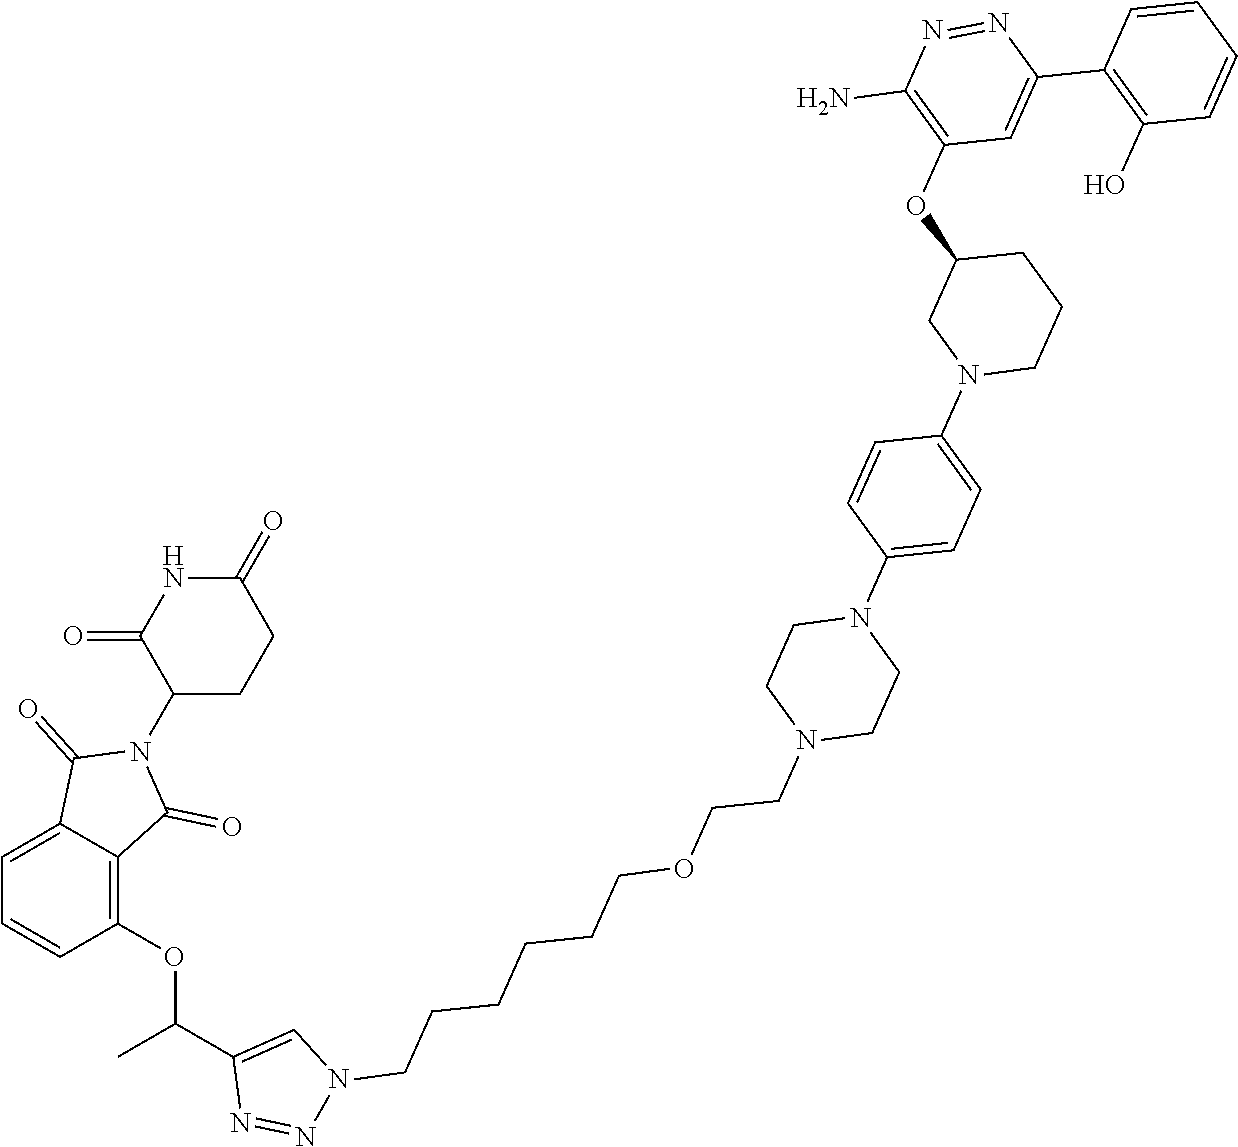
C1=C2C(=C(OC(C3=CN(CCCCCCOCCN4CCN(C5=CC=C(N6CCCC(OC7=C(N)N=NC(C8=C(O)C=CC=C8)=C7)C6)C=C5)CC4)N=N3)C)C=C1)C(=O)N(C1CCC(=O)NC1=O)C2=O
